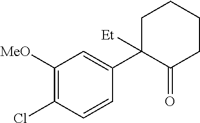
C1([MeO])=C(Cl)C=CC(C2([Et])C(=O)CCCC2)=C1
